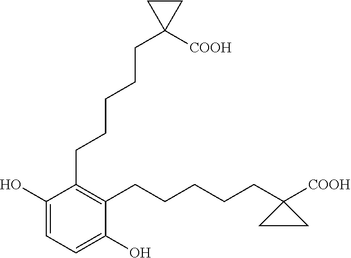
C1(CCCCCC2([COOH])CC2)=C(CCCCCC2([COOH])CC2)C(O)=CC=C1O
